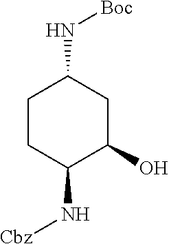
N(C1C(O)CC(N[Boc])CC1)[Cbz]
